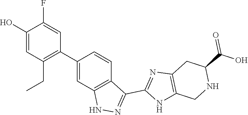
C1(O)=CC(CC)=C(C2=CC3=C(C=C2)C(C2=NC4=C(N2)CNC(C(O)=O)C4)=NN3)C=C1F
